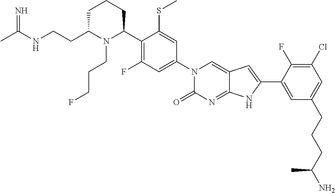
C1C(CCNC(C)=N)N(CCCF)C(C2=C(F)C=C(N3C(=O)N=C4C(=C3)C=C(C3=CC(CCCC(N)C)=CC(Cl)=C3F)N4)C=C2SC)CC1
